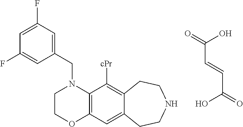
O=C(C=CC(=O)O)O.C1(CN2CCOC3=C2C([cPr])=C2C(=C3)CCNCC2)=CC(F)=CC(F)=C1
